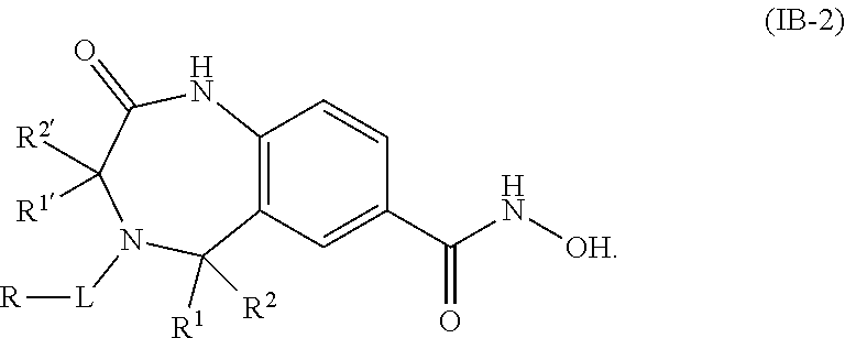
[L](N1C([R2])([R1])C(=O)NC2=C(C=C(C(N[OH])=O)C=C2)C1([R1])[R2])[R]
